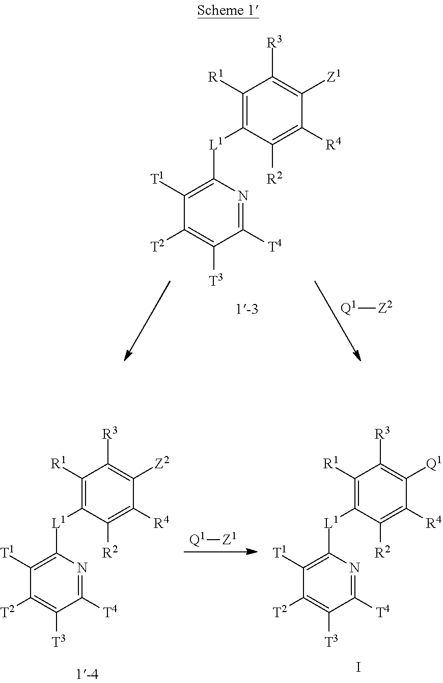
C1([R1])=C([L1]C2=C([T1])C([T2])=C([T3])C([T4])=N2)C([R2])=C([R4])C([Z1])=C1[R3].[Q1][Z2].C1([R1])=C([L1]C2=C([T1])C([T2])=C([T3])C([T4])=N2)C([R2])=C([R4])C([Z2])=C1[R3].[Q1][Z1].C1([R1])=C([L1]C2=C([T1])C([T2])=C([T3])C([T4])=N2)C([R2])=C([R4])C([Q1])=C1[R3].I
